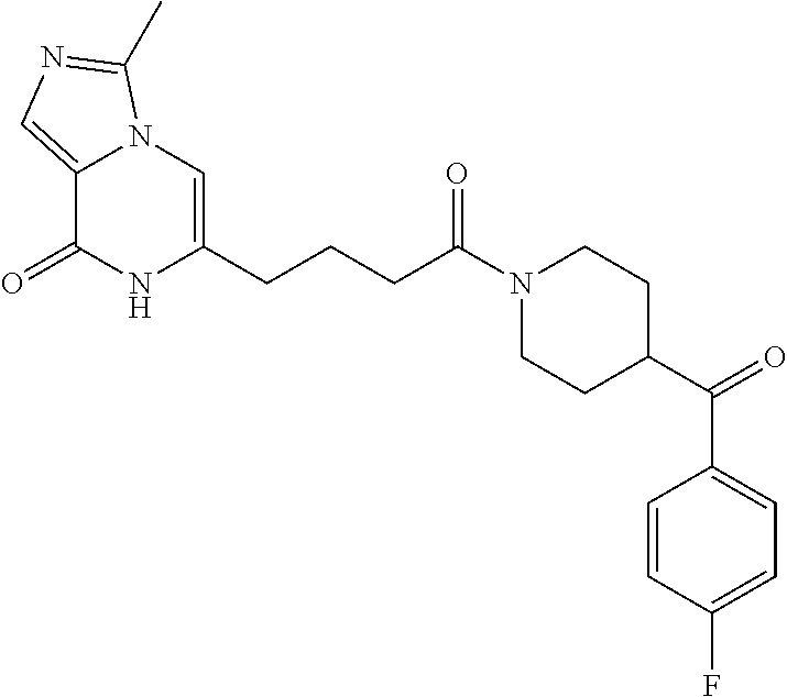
C12=CN=C(C)N1C=C(CCCC(N1CCC(C(C3=CC=C(F)C=C3)=O)CC1)=O)NC2=O
